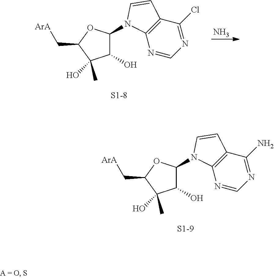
N.C1(O)C(N2C3=C(C(Cl)=NC=N3)C=C2)OC(C[ArA])C1(C)O.C1(O)C(N2C3=C(C(N)=NC=N3)C=C2)OC(C[ArA])C1(C)O
